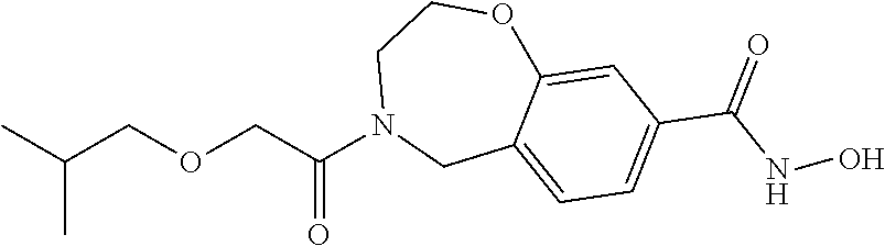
CC(COCC(N1CC2=CC=C(C(NO)=O)C=C2OCC1)=O)C
